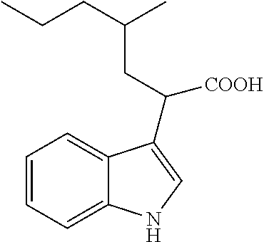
C(C([COOH])C1=CNC2=CC=CC=C21)C(CCC)C
